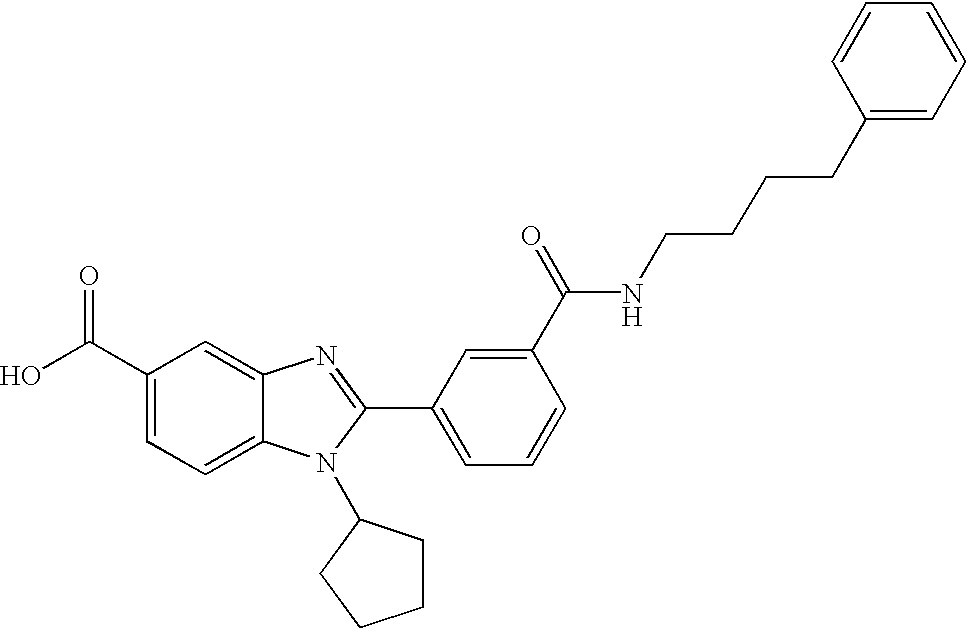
C1(C(O)=O)=CC=C2C(=C1)N=C(C1=CC=CC(C(=O)NCCCCC3=CC=CC=C3)=C1)N2C1CCCC1
